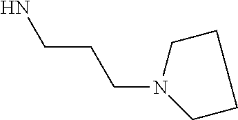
NCCCN1CCCC1
